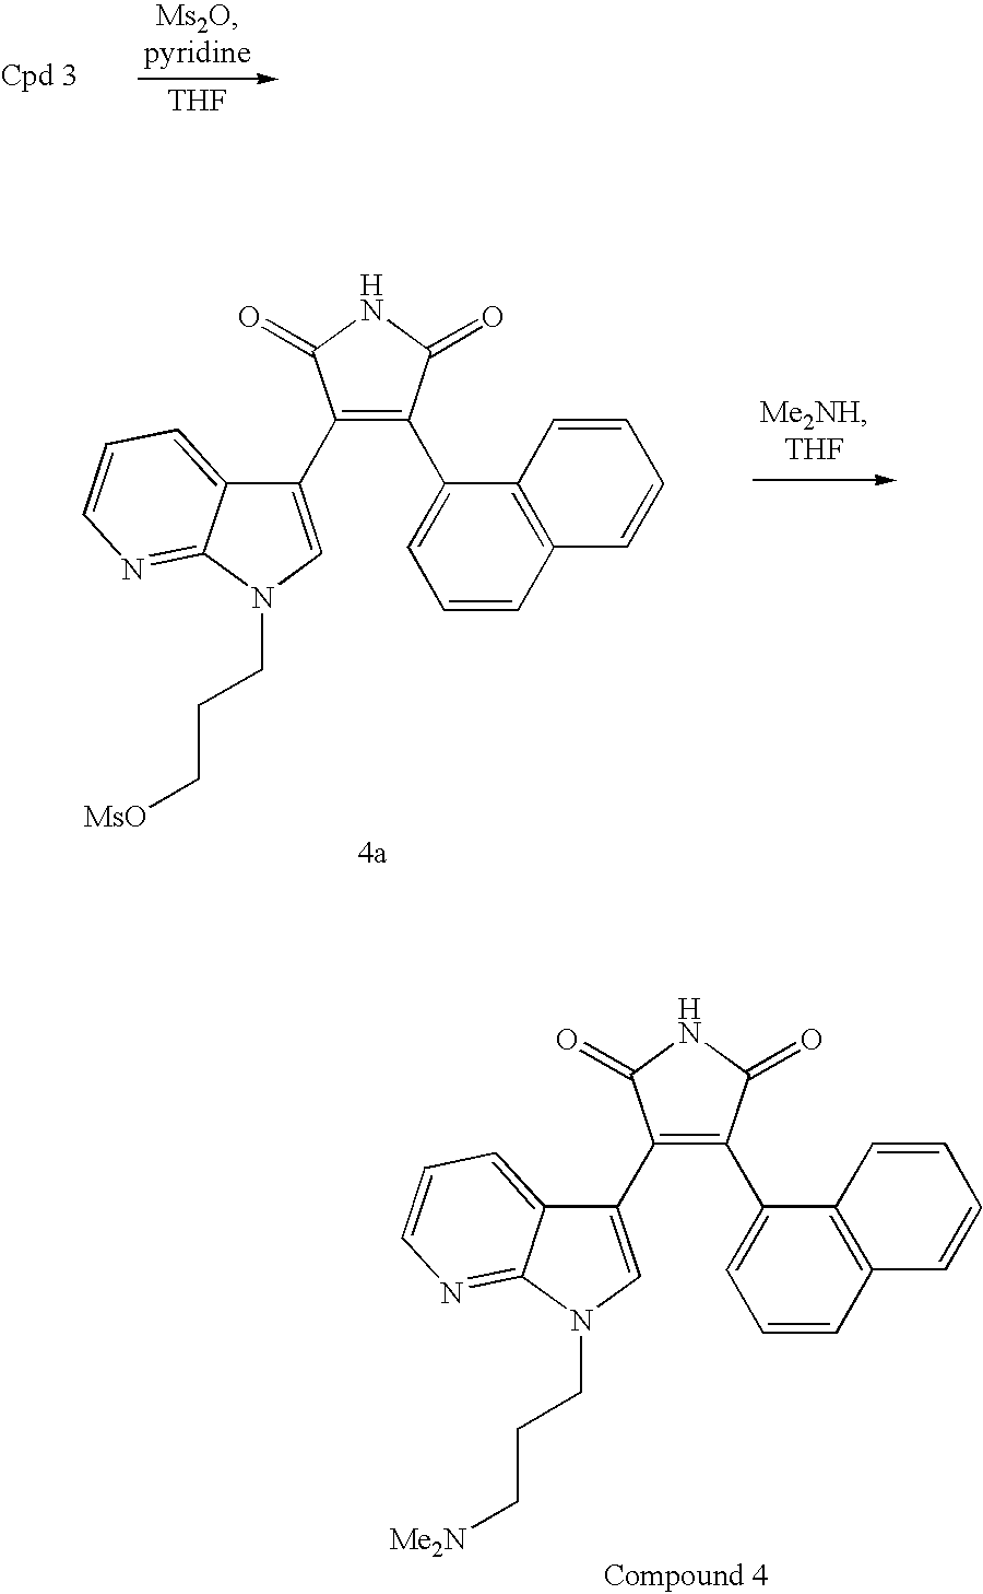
C1(C2=CN(CCC[Me2N])C3=NC=CC=C23)=C(C2=CC=CC3=C2C=CC=C3)C(=O)NC1=O.[THF].C1(C2=CN(CCC[MsO])C3=NC=CC=C23)=C(C2=CC=CC3=C2C=CC=C3)C(=O)NC1=O
